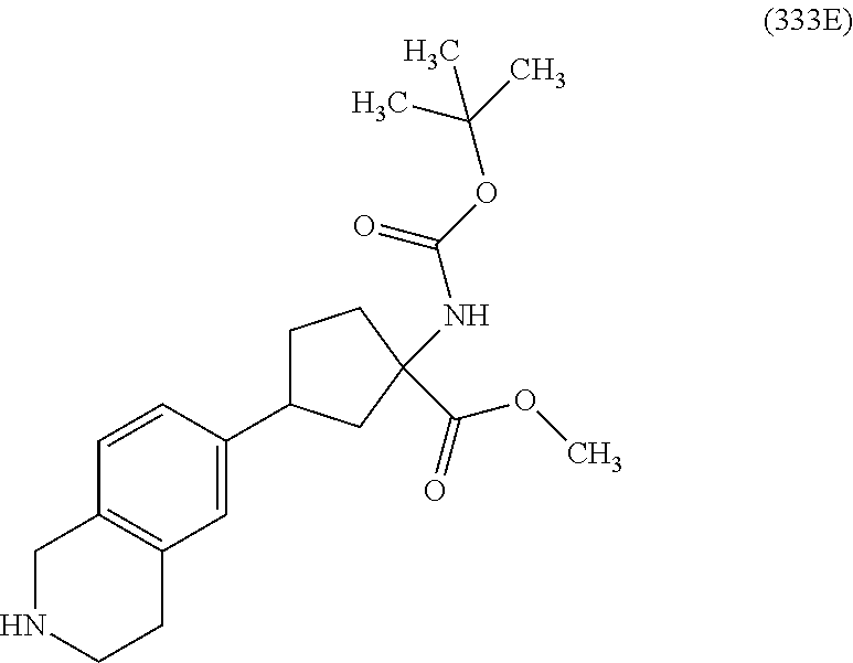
C1=C(C2CCC(C(=O)OC)(NC(OC(C)(C)C)=O)C2)C=CC2=C1CCNC2
